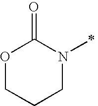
O1CCCN(C)C1=O
